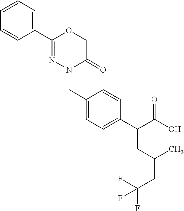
C1(C2=NN(CC3=CC=C(C(C(O)=O)CC(CC(F)(F)F)C)C=C3)C(=O)CO2)=CC=CC=C1
